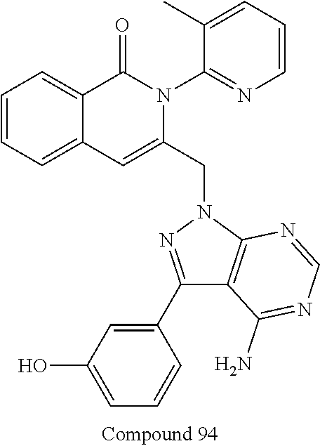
C1=CC=C2C(=C1)C(=O)N(C1=NC=CC=C1C)C(CN1N=C(C3=CC(O)=CC=C3)C3=C1N=CN=C3N)=C2
